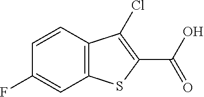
C1=CC2=C(C=C1F)SC(C(O)=O)=C2Cl
